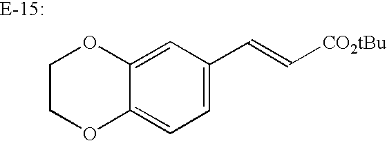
C1=C2OCCOC2=CC(C=C[CO2tBu])=C1
